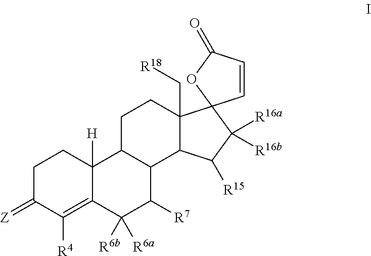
C1C(=[Z])C([R4])=C2C([H])(C1)C1C(C([R7])C2([R6a])[R6b])C2C(C[R18])(CC1)C1(C([R16a])([R16b])C2[R15])C=CC(=O)O1
